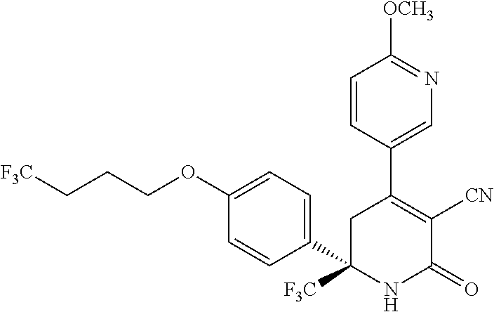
C1(C2([F3C])NC(=O)C([CN])=C(C3=CN=C([OCH3])C=C3)C2)=CC=C(OCCC[F3C])C=C1
